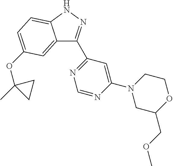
C1(C2=NNC3=CC=C(OC4(C)CC4)C=C23)=NC=NC(N2CC(COC)OCC2)=C1
